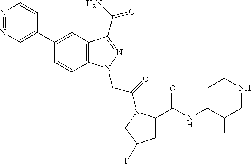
N1=NC=C(C2=CC3=C(C=C2)N(CC(=O)N2C(C(NC4C(F)CNCC4)=O)CC(F)C2)N=C3C(N)=O)C=C1
